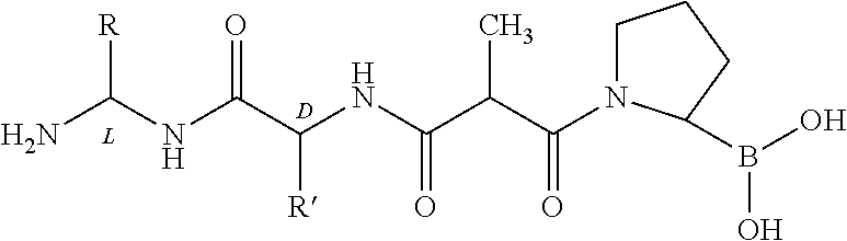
C1N(C(C(C(NC(C(NC(N)[R])=O)[R])=O)C)=O)C(B(O)O)CC1.[D]
